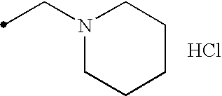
C(N1CCCCC1)C.Cl
